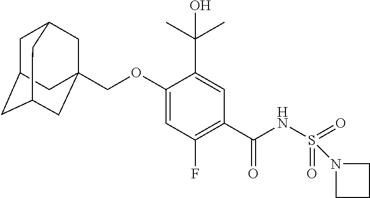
C1=C(OCC23CC4CC(CC(C2)C4)C3)C(C(C)(C)O)=CC(C(NS(N2CCC2)(=O)=O)=O)=C1F
